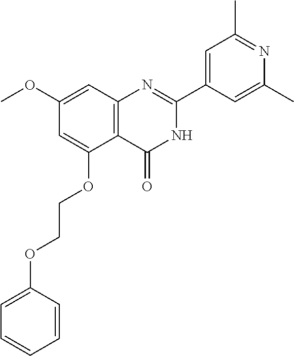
COC1=CC2=C(C(OCCOC3=CC=CC=C3)=C1)C(=O)NC(C1=CC(C)=NC(C)=C1)=N2
